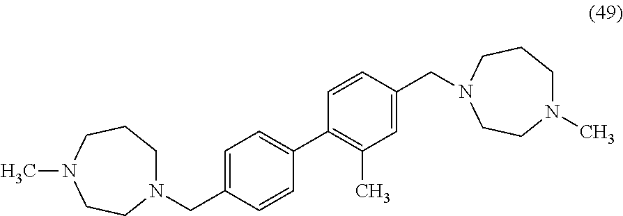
N1(CC2=CC=C(C3=C(C)C=C(CN4CCCN(C)CC4)C=C3)C=C2)CCCN(C)CC1
